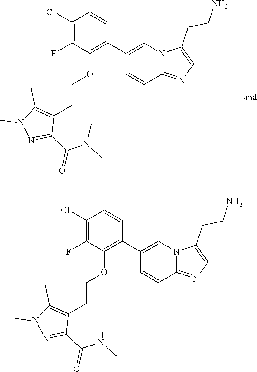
C1(Cl)=C(F)C(OCCC2=C(C)N(C)N=C2C(N(C)C)=O)=C(C2=CN3C(=NC=C3CCN)C=C2)C=C1.C1(Cl)=C(F)C(OCCC2=C(C)N(C)N=C2C(NC)=O)=C(C2=CN3C(=NC=C3CCN)C=C2)C=C1
